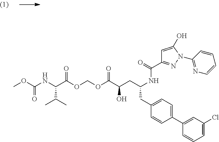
C(C(OCOC(C(CC(NC(=O)C1=NN(C2=NC=CC=C2)C(O)=C1)CC1=CC=C(C2=CC(Cl)=CC=C2)C=C1)O)=O)=O)(NC(OC)=O)C(C)C
